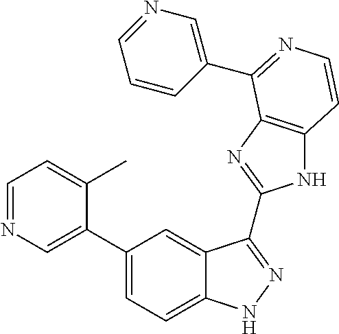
C1(C2=CN=CC=C2C)=CC=C2C(=C1)C(C1=NC3=C(N1)C=CN=C3C1=CN=CC=C1)=NN2
